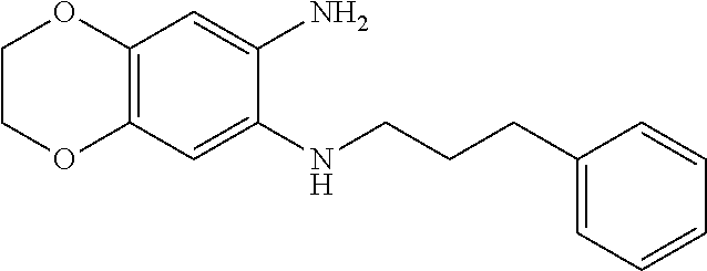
C12=C(C=C(NCCCC3=CC=CC=C3)C(N)=C1)OCCO2
